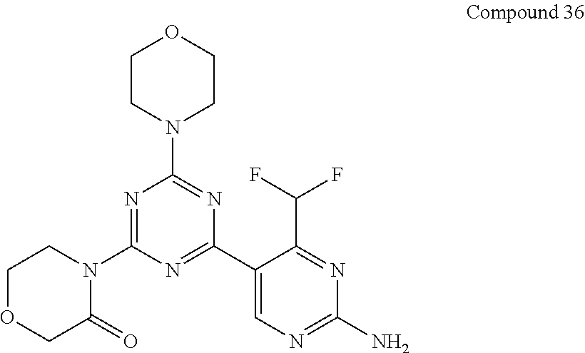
N1=C(N2CCOCC2=O)N=C(C2=CN=C(N)N=C2C(F)F)N=C1N1CCOCC1
